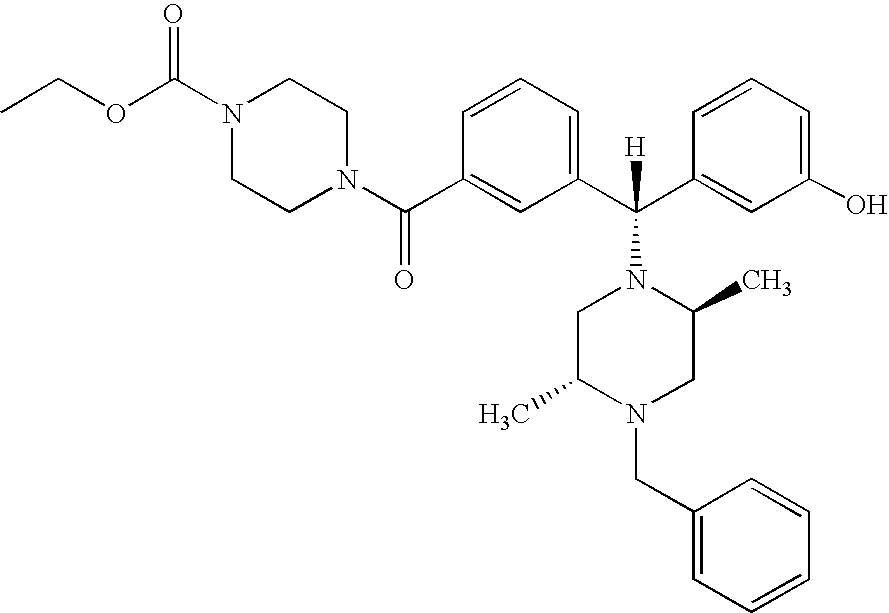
C1(C(N2CCN(C(OCC)=O)CC2)=O)=CC(C(C2=CC(O)=CC=C2)([H])N2CC(C)N(CC3=CC=CC=C3)CC2C)=CC=C1
